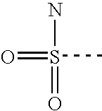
NS(=O)(=O)C
